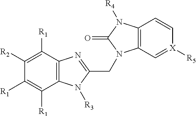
C12=C(C([R1])=C([R2])C([R1])=C1[R1])N=C(CN1C3=C(N([R4])C1=O)C=C[X]([R5])=C3)N2[R3]
